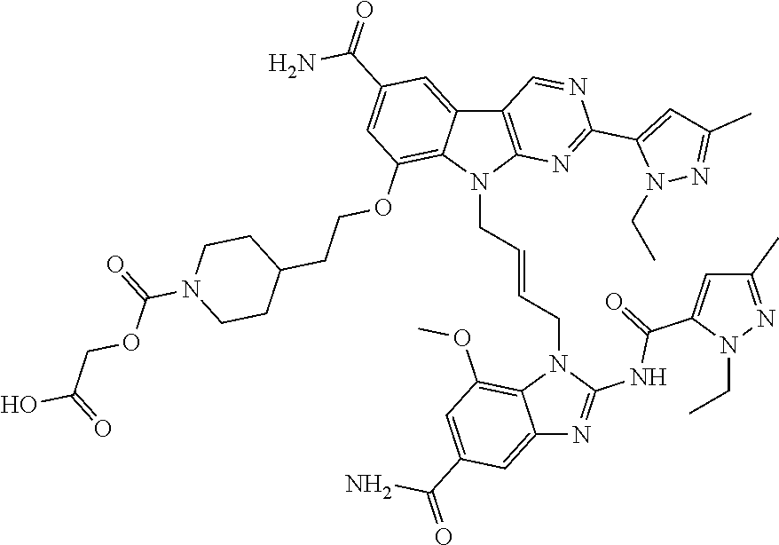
C12=CC(C(=O)N)=CC(OC)=C1N(CC=CCN1C3=C(C4=CC(C(=O)N)=CC(OCCC5CCN(C(=O)OCC(O)=O)CC5)=C14)C=NC(C1=CC(C)=NN1CC)=N3)C(NC(C1=CC(C)=NN1CC)=O)=N2
